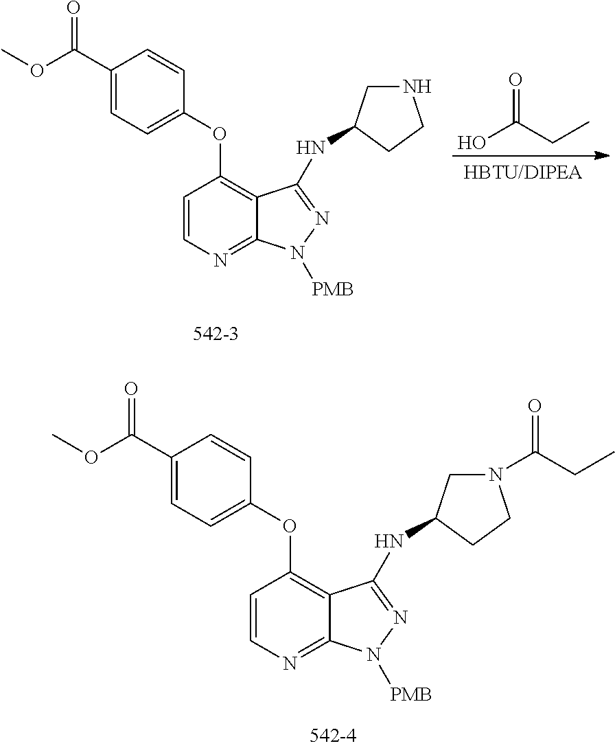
C1(OC2=C3C(=NC=C2)N([PMB])N=C3NC2CNCC2)=CC=C(C(OC)=O)C=C1.OC(CC)=O.C1(OC2=C3C(=NC=C2)N([PMB])N=C3NC2CN(C(CC)=O)CC2)=CC=C(C(OC)=O)C=C1
